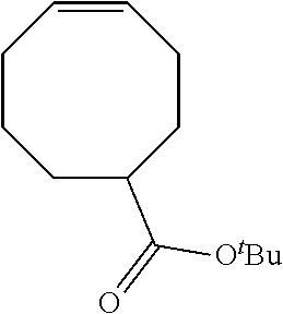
C1=CCCCC(C(=O)[OtBu])CC1
